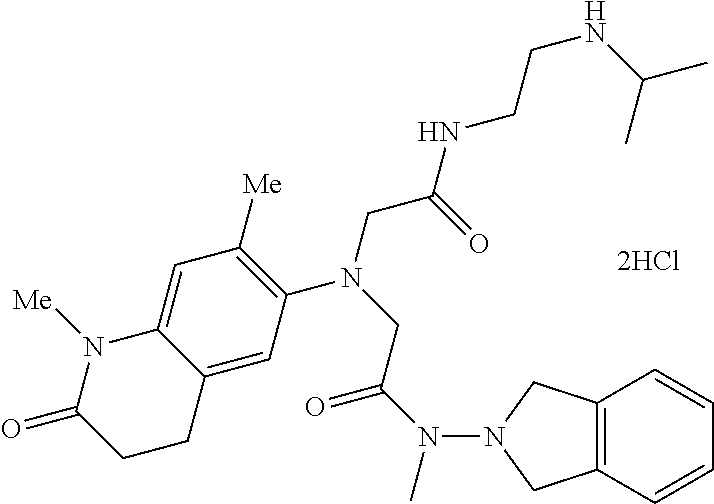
N(C(CN(CC(=O)NCCNC(C)C)C1=C([Me])C=C2C(=C1)CCC(=O)N2[Me])=O)(C)N1CC2=C(C1)C=CC=C2
